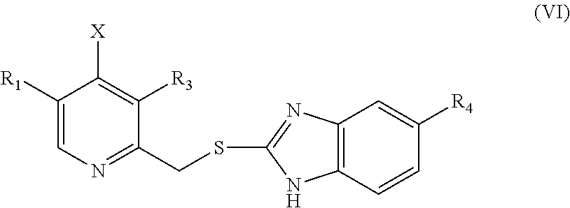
C1([R1])=CN=C(CSC2=NC3=C(N2)C=CC([R4])=C3)C([R3])=C1[X]
